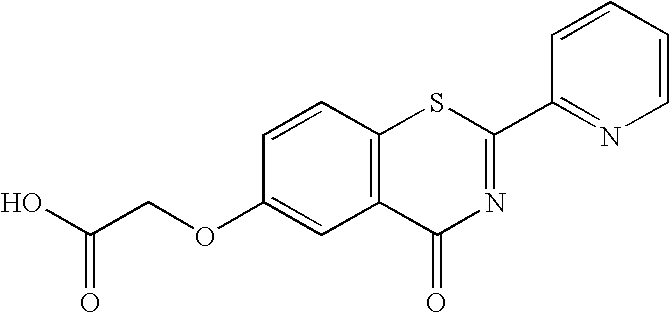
C(COC1=CC2=C(C=C1)SC(C1=NC=CC=C1)=NC2=O)(O)=O
